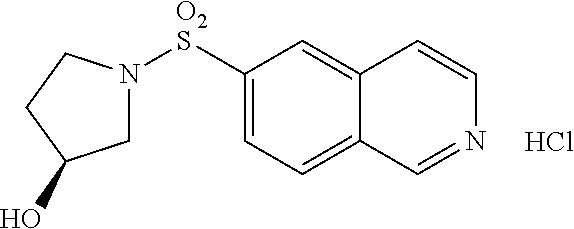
C1([O2S]N2CC(O)CC2)=CC=C2C(=C1)C=CN=C2.Cl
